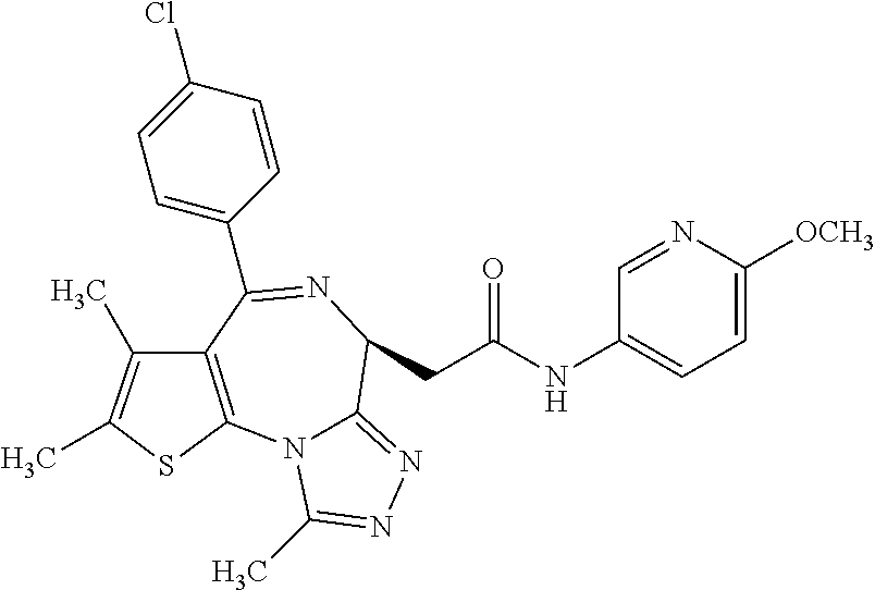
C1(C2=NC(CC(NC3=CC=C([OCH3])N=C3)=O)C3=NN=C(C)N3C3=C2C(C)=C(C)S3)=CC=C(Cl)C=C1
